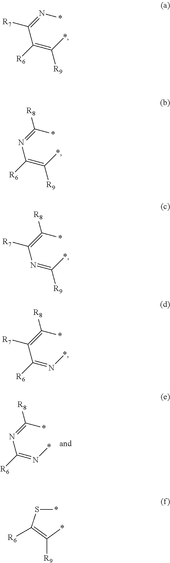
C(=N*)(N=C(*)[R8])[R6].C(=C(*)[R9])(C(=N*)[R7])[R6].C(=C(*)[R9])(N=C(*)[R8])[R6].N(=C(*)[R9])C(=C(*)[R8])[R7].C(=N*)(C(=C(*)[R8])[R7])[R6].*SC(=C(*)[R9])[R6]
